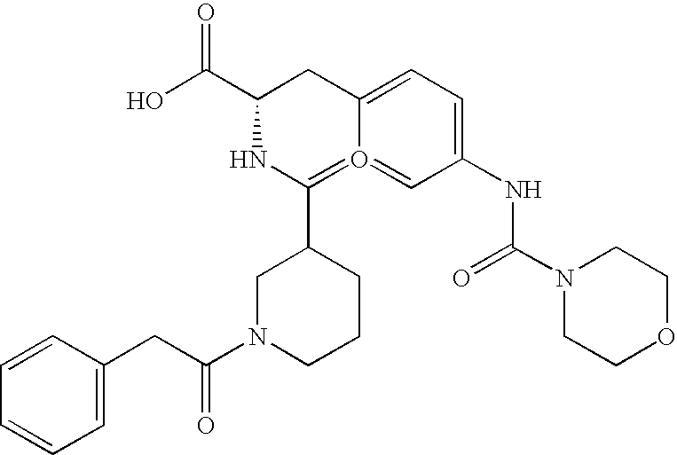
C1=CC(CC(N2CCCC(C3=O4=CC(NC(N5CCOCC5)=O)=CC=C4CC(C(O)=O)N3)C2)=O)=CC=C1
